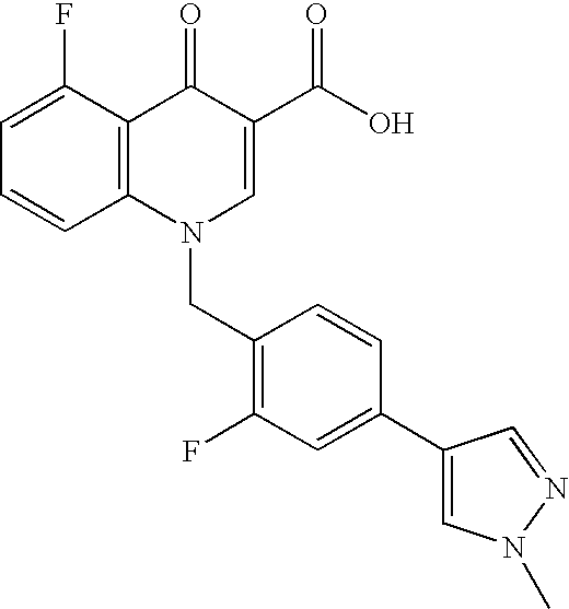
C12=C(C(F)=CC=C1)C(=O)C(C(O)=O)=CN2CC1=C(F)C=C(C2=CN(C)N=C2)C=C1
